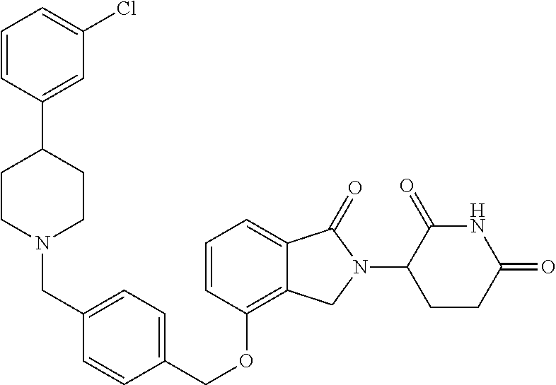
C(OC1=C2C(=CC=C1)C(=O)N(C1C(=O)NC(=O)CC1)C2)C1=CC=C(CN2CCC(C3=CC(Cl)=CC=C3)CC2)C=C1
